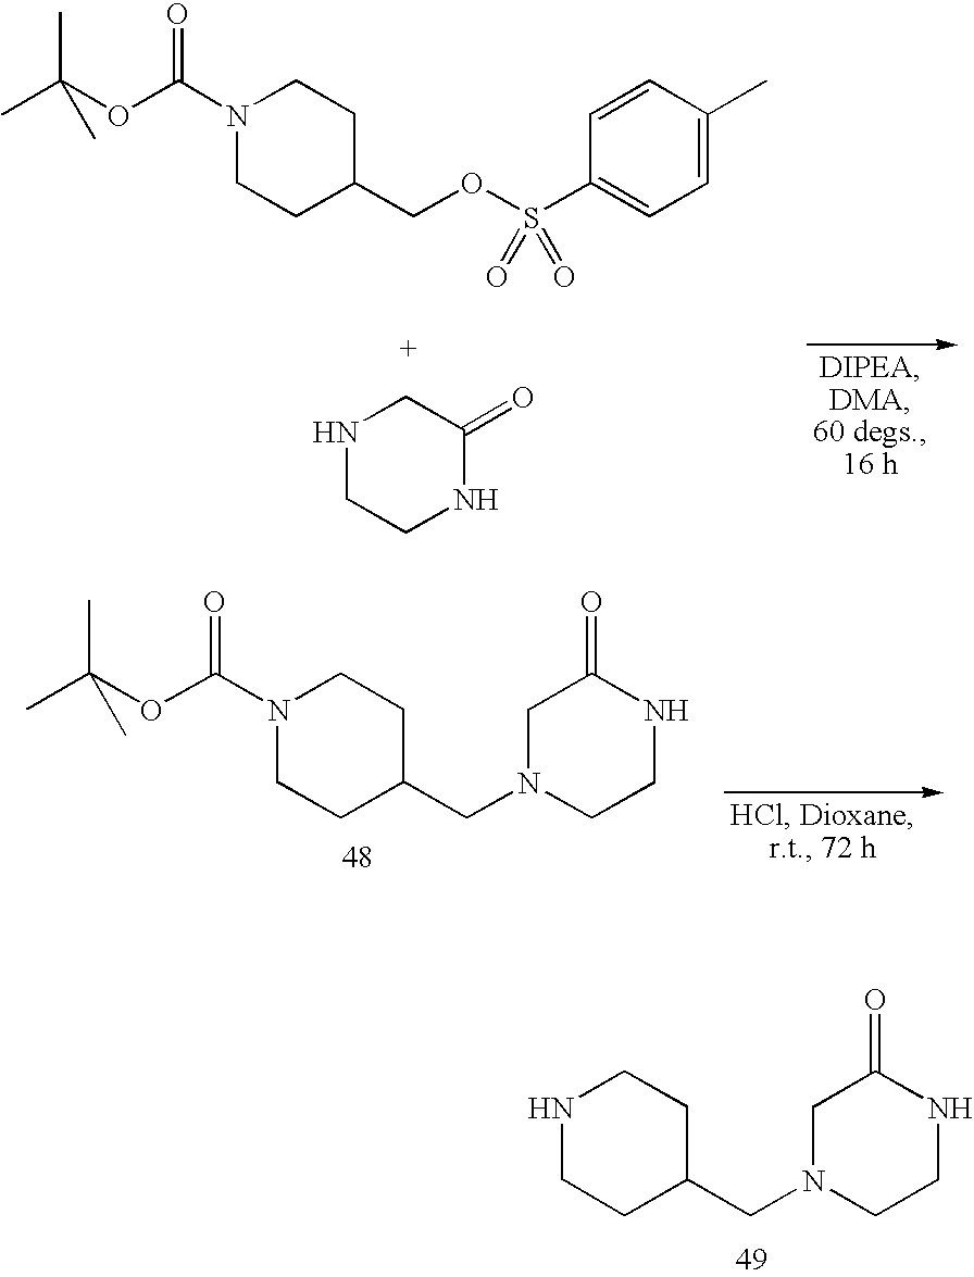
CC(OC(N1CCC(COS(C2=CC=C(C)C=C2)(=O)=O)CC1)=O)(C)C.N1CCNC(=O)C1.CC(OC(N1CCC(CN2CCNC(=O)C2)CC1)=O)(C)C.C1NCCC(CN2CCNC(=O)C2)C1
